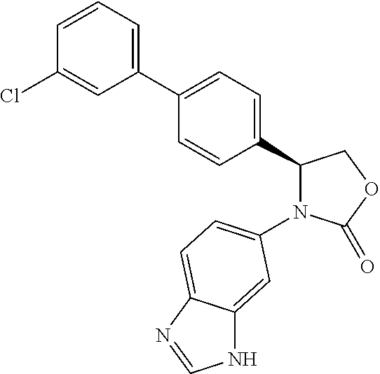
N1(C2=CC=C3C(=C2)NC=N3)C(=O)OCC1C1=CC=C(C2=CC=CC(Cl)=C2)C=C1
